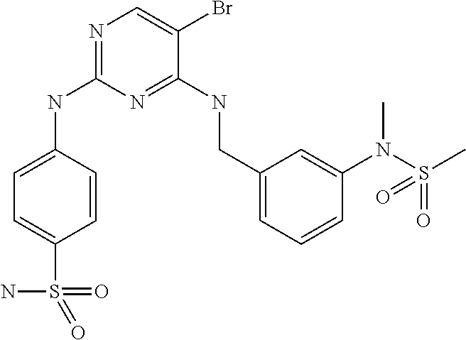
C1=CC(NC2=NC=C(Br)C(NCC3=CC=CC(N(S(C)(=O)=O)C)=C3)=N2)=CC=C1S(N)(=O)=O
